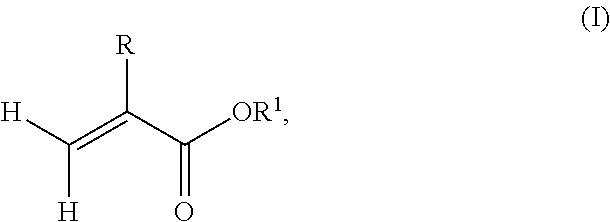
C(=C(C([OR1])=O)[R])([H])[H]
